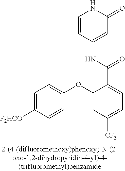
O(C1=CC([CF3])=CC=C1C(=O)NC1=CC(=O)NC=C1)C1=CC=C([F2HCO])C=C1
